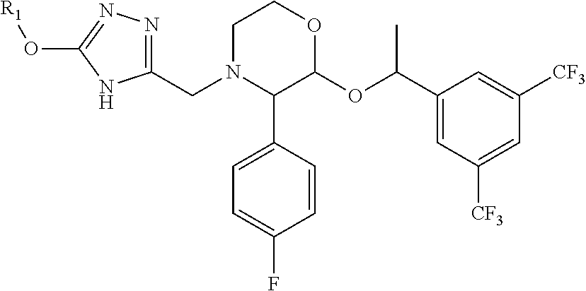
C1=CC(C2C(OC(C3=CC([CF3])=CC([CF3])=C3)C)OCCN2CC2=NN=C(O[R1])N2)=CC=C1F
